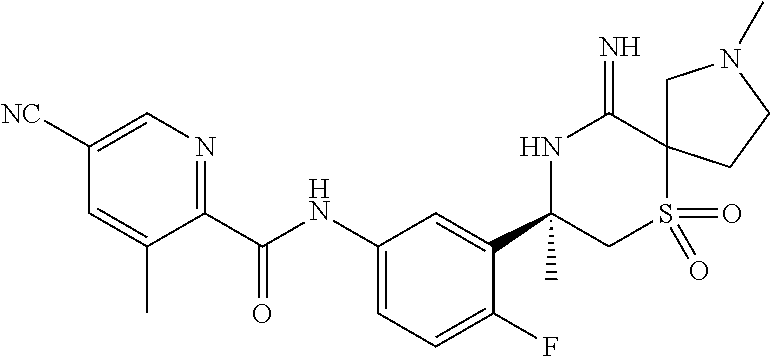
C1(C(NC2=CC=C(F)C(C3(C)CS(=O)(=O)C4(C(=N)N3)CN(C)CC4)=C2)=O)=NC=C([NC])C=C1C
